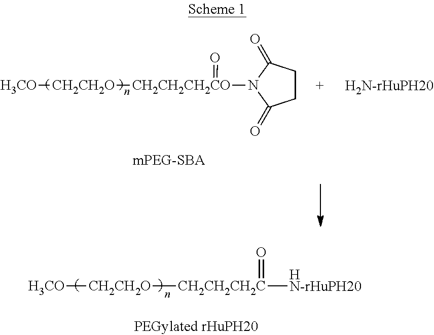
C1CC(=O)N([CH2CH2CH2CO]([CH2CH2O][H3CO])=O)C1=O.[H3CO][CH2CH2O][CH2CH2CH2C]([HN-rHuPH20])=O
